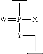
[W]=P([X])([Y]CC)C
